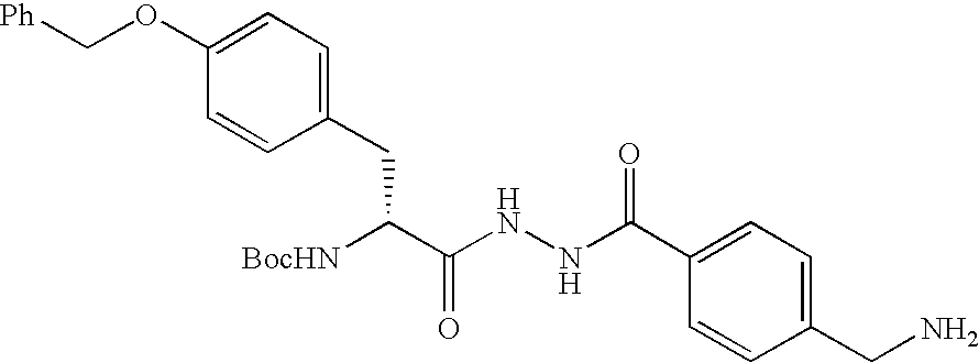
[BocHN]C(C(NNC(C1=CC=C(CN)C=C1)=O)=O)CC1=CC=C(OC[Ph])C=C1
